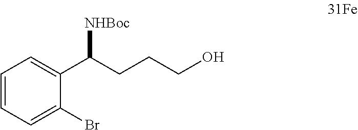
C1=CC=C(Br)C(C(CCCO)[NHBoc])=C1
